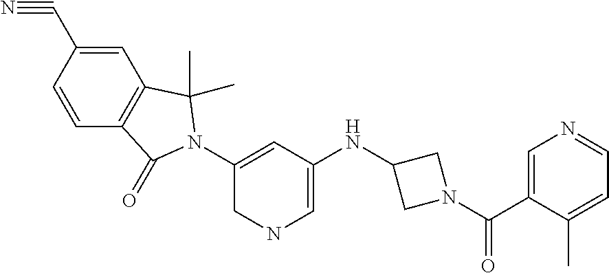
C1=CC(C#N)=CC2=C1C(=O)N(C1=CC(NC3CN(C(C4=CN=CC=C4C)=O)C3)=CNC1)C2(C)C
